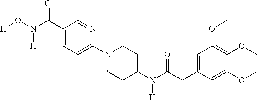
C1(C(N(O[H])[H])=O)=CC=C(N2CCC(N(C(=O)CC3=CC(OC)=C(OC)C(OC)=C3)[H])CC2)N=C1
